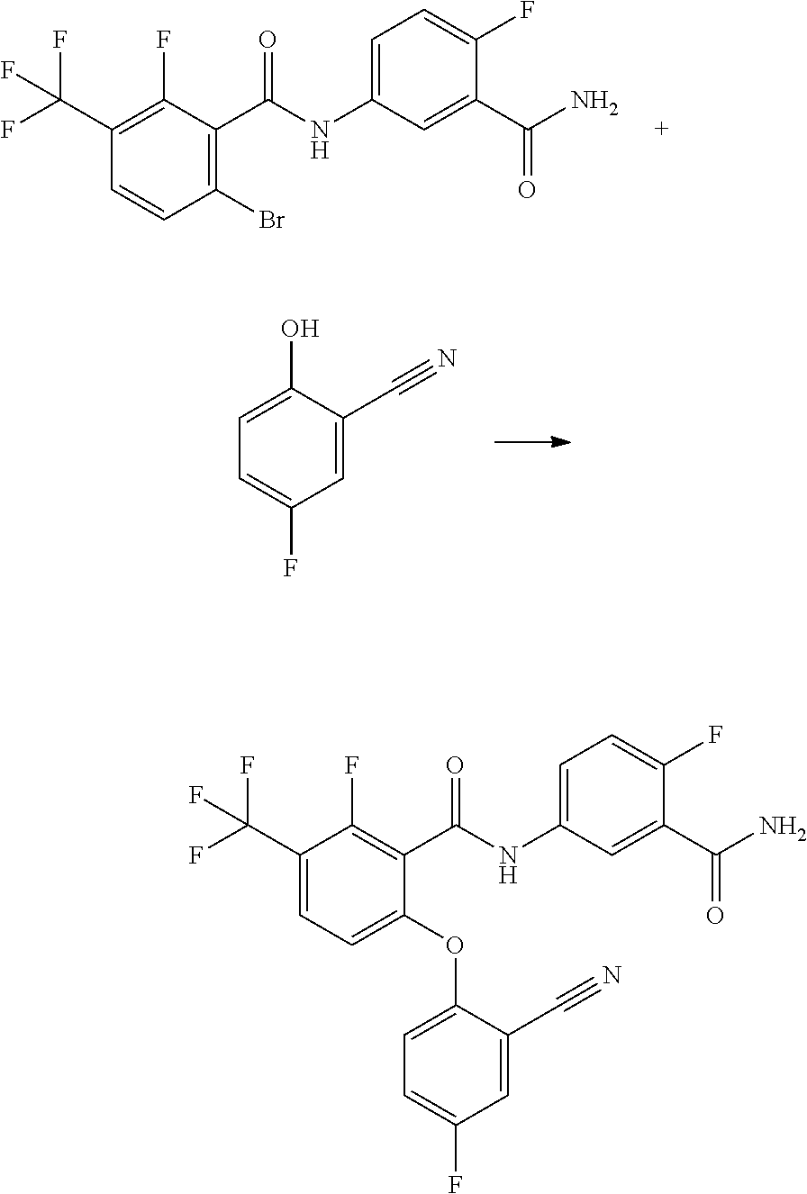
C1(C(F)(F)F)=C(F)C(C(NC2=CC=C(F)C(C(N)=O)=C2)=O)=C(Br)C=C1.C1(O)=CC=C(F)C=C1C#N.C1(C(F)(F)F)=CC=C(OC2=CC=C(F)C=C2C#N)C(C(NC2=CC=C(F)C(C(N)=O)=C2)=O)=C1F
